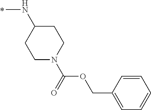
N(C)C1CCN(C(OCC2=CC=CC=C2)=O)CC1
